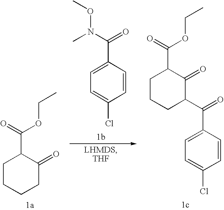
C1=C(C(N(C)OC)=O)C=CC(Cl)=C1.C1CCCC(=O)C1C(=O)OCC.C1=C(C(=O)C2CCCC(C(=O)OCC)C2=O)C=CC(Cl)=C1
